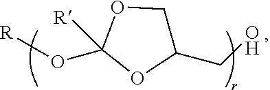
C1(O[R])([R])OC(CO)CO1
